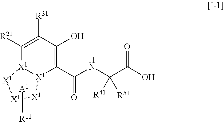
C1(C(NC(C(O)=O)([R41])[R51])=O)=C(O)C([R31])=C([R21])[X1]2[X1]1[X1][X1][X1]2.[A1][R11]
